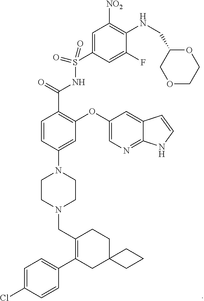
C1=C(Cl)C=CC(C2=C(CN3CCN(C4=CC(OC5=CN=C6C(=C5)C=CN6)=C(C(=O)NS(C5=CC([NO2])=C(NCC6COCCO6)C(F)=C5)(=O)=O)C=C4)CC3)CCC3(C2)CCC3)=C1
